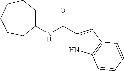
C1(NC(C2=CC3=C(N2)C=CC=C3)=O)CCCCCC1
